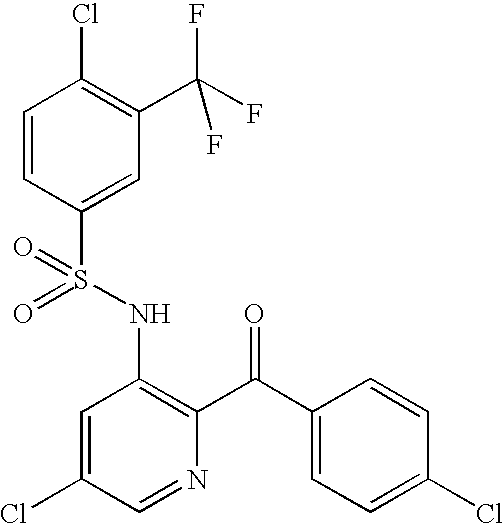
C1=CC(S(NC2=C(C(C3=CC=C(Cl)C=C3)=O)N=CC(Cl)=C2)(=O)=O)=CC(C(F)(F)F)=C1Cl
